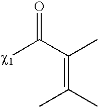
[c1]C(C(C)=C(C)C)=O
